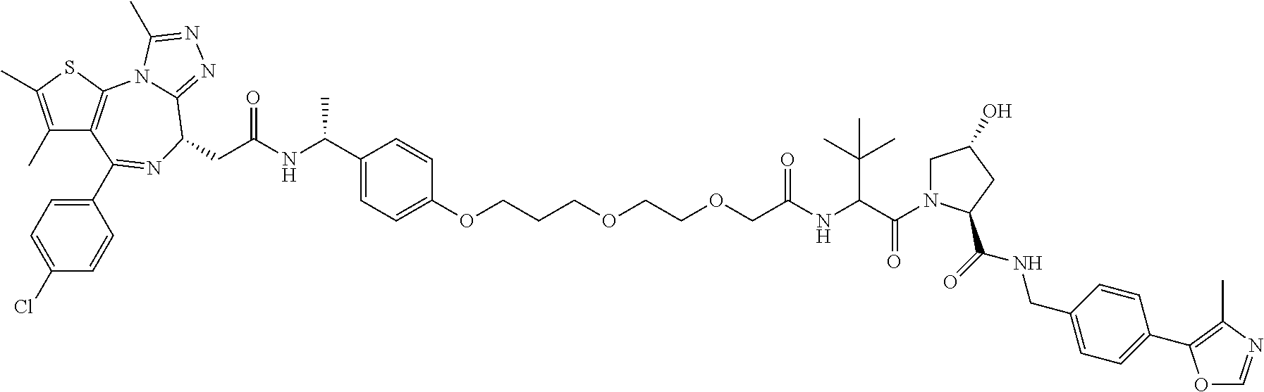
C1(C)=C(C)SC2=C1C(C1=CC=C(Cl)C=C1)=NC(CC(NC(C1=CC=C(OCCCOCCOCC(NC(C(=O)N3CC(O)CC3C(=O)NCC3=CC=C(C4=C(C)N=CO4)C=C3)C(C)(C)C)=O)C=C1)C)=O)C1=NN=C(C)N21
